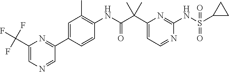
C1(C(C(NC2=C(C)C=C(C3=NC(C(F)(F)F)=CN=C3)C=C2)=O)(C)C)=CC=NC(NS(C2CC2)(=O)=O)=N1
